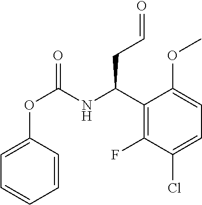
O(C(NC(C1=C(F)C(Cl)=CC=C1OC)CC=O)=O)C1=CC=CC=C1
